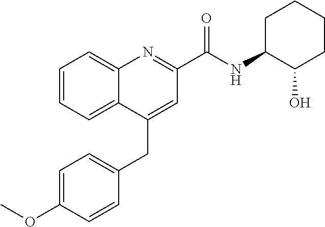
C1=C(OC)C=CC(CC2=CC(C(NC3C(O)CCCC3)=O)=NC3=CC=CC=C23)=C1
